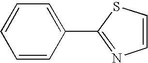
C1=CC(C2=NC=CS2)=CC=C1
